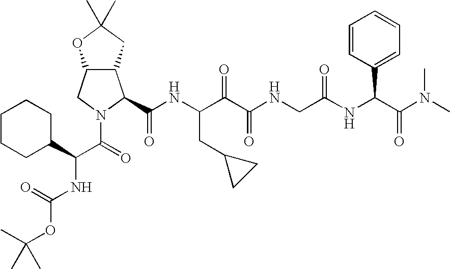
C1CCC(C(NC(=O)OC(C)(C)C)C(=O)N2CC3C(C2C(=O)NC(CC2CC2)C(C(=O)NCC(NC(C(N(C)C)=O)C2=CC=CC=C2)=O)=O)CC(C)(C)O3)CC1
